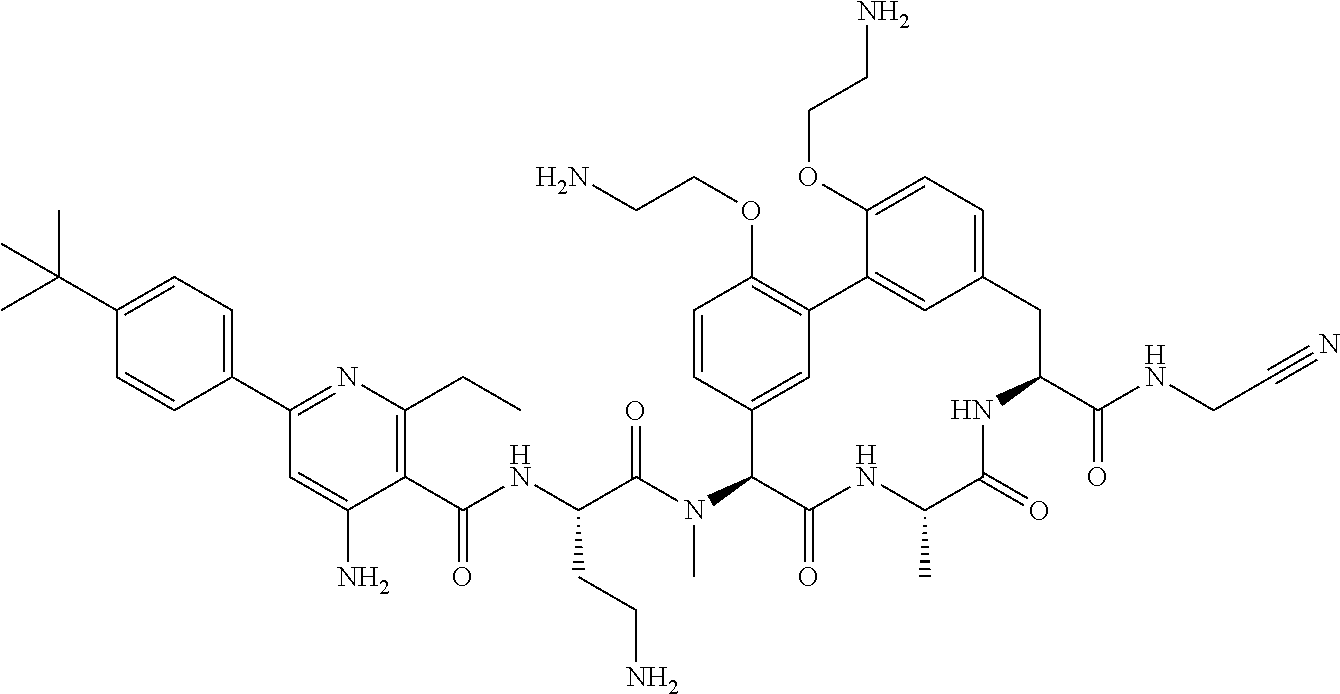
C1(C(C)(C)C)=CC=C(C2=NC(CC)=C(C(NC(C(N(C3C(=O)NC(C)C(=O)NC(C(NCC#N)=O)CC4=CC=C(OCCN)C(=C4)C4=C(OCCN)C=CC3=C4)C)=O)CCN)=O)C(N)=C2)C=C1
